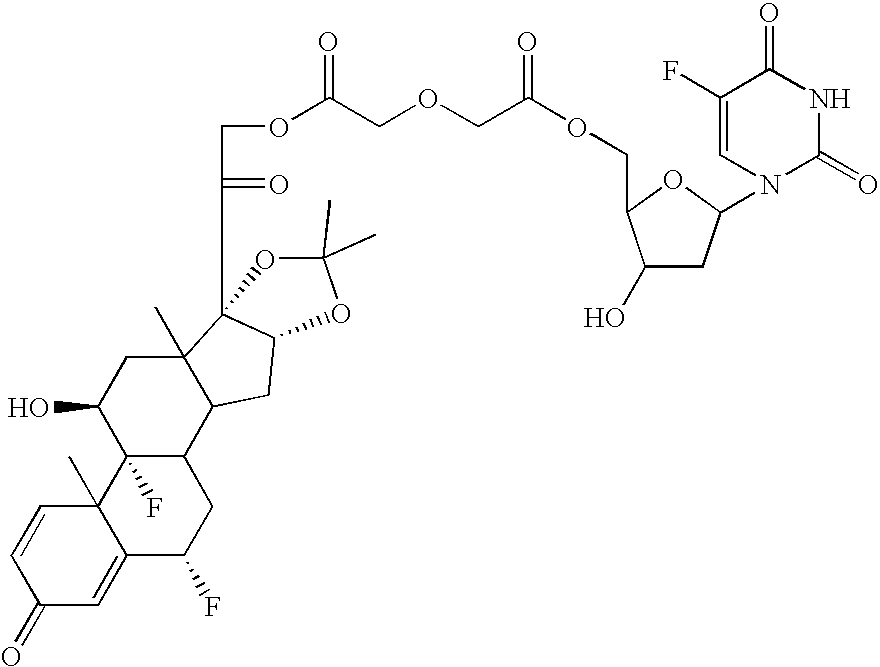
C1=CC2(C)C(=CC1=O)C(F)CC1C2(F)C(O)CC2(C)C1CC1OC(C)(C)OC12C(=O)COC(COCC(OCC1OC(N2C(=O)NC(=O)C(F)=C2)CC1O)=O)=O
